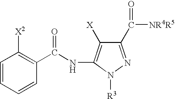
C1=CC=CC(C(NC2=C([X])C(C([NR4R5])=O)=NN2[R3])=O)=C1[X2]
